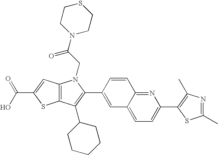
C(C1=CC2=C(S1)C(C1CCCCC1)=C(C1=CC3=CC=C(C4=C(C)N=C(C)S4)N=C3C=C1)N2CC(N1CCSCC1)=O)(O)=O
